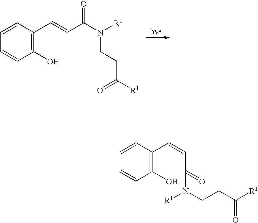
C1(O)=C(C=CC(=O)N([R1])CCC([R1])=O)C=CC=C1.C1(O)=C(C=CC(=O)N(CCC([R1])=O)[R1])C=CC=C1
